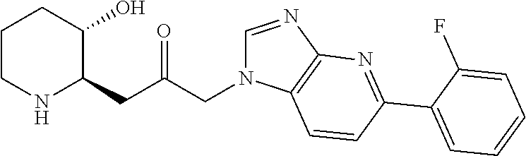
C1CNC(CC(CN2C=NC3=C2C=CC(C2=CC=CC=C2F)=N3)=O)C(O)C1
